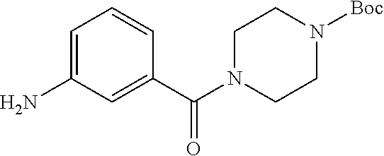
C1=C(N)C=C(C(N2CCN([Boc])CC2)=O)C=C1
